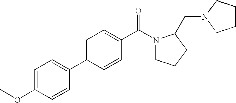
C1(OC)=CC=C(C2=CC=C(C(=O)N3CCCC3CN3CCCC3)C=C2)C=C1
